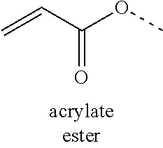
C=CC(OC)=O
